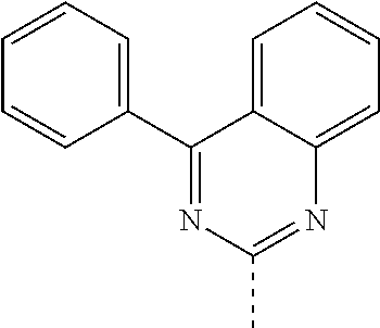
C1(C2=NC(C)=NC3=CC=CC=C23)=CC=CC=C1
